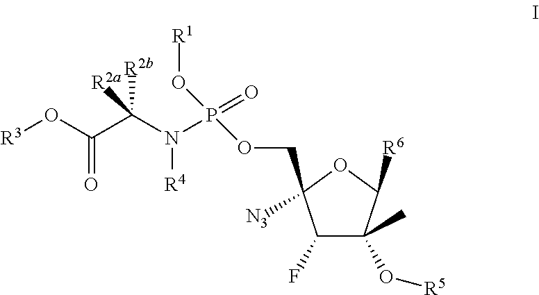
[R3]OC(C(N([R4])P(=O)(O[R1])OCC1([N3])C(F)C(O[R5])(C)C([R6])O1)([R2b])[R2a])=O
